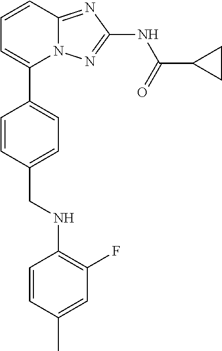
C1=CC2=NC(NC(=O)C3CC3)=NN2C(C2=CC=C(CNC3=C(F)C=C(C)C=C3)C=C2)=C1
